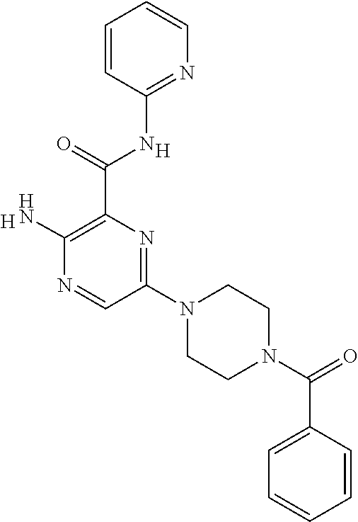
[H].C(C1=C(N)N=CC(N2CCN(C(C3=CC=CC=C3)=O)CC2)=N1)(=O)NC1=NC=CC=C1.[H]
